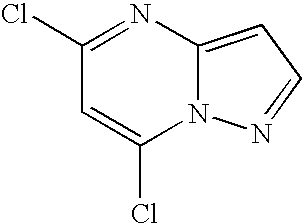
C1(Cl)=NC2=CC=NN2C(Cl)=C1
